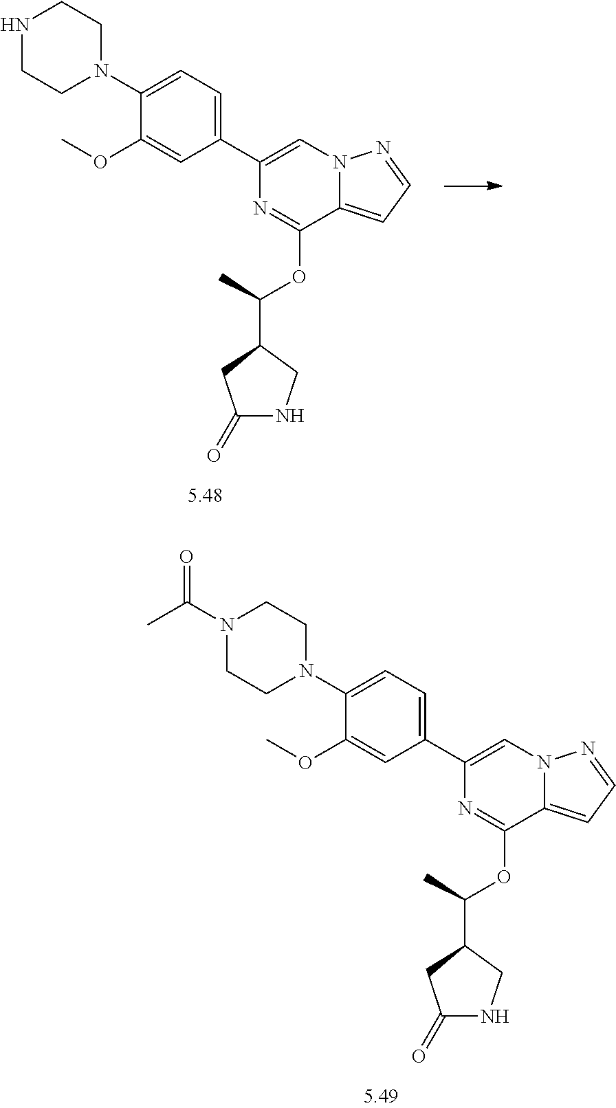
C1(C2=CC=C(N3CCNCC3)C(OC)=C2)=CN2C(=CC=N2)C(OC(C2CC(=O)NC2)C)=N1.C1(C2=CC=C(N3CCN(C(C)=O)CC3)C(OC)=C2)=CN2C(=CC=N2)C(OC(C2CC(=O)NC2)C)=N1
